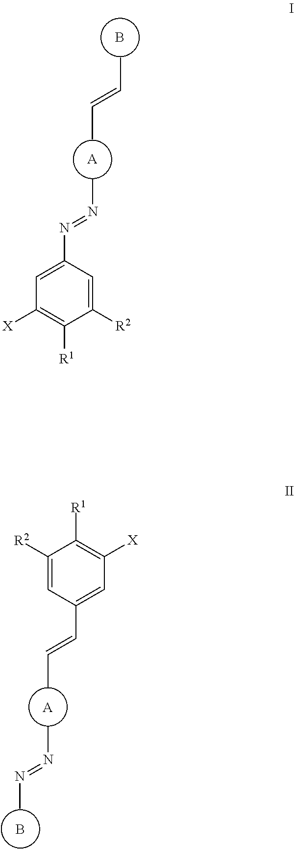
[A].B.CC=CC.CN=NC1=CC([X])=C([R1])C([R2])=C1.[A].B.CN=NC.CC=CC1=CC([X])=C([R1])C([R2])=C1
